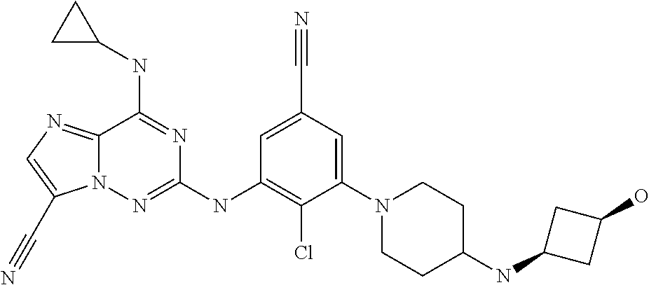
C1=C(C#N)C=C(N2CCC(NC3CC(O)C3)CC2)C(Cl)=C1NC1=NN2C(=NC=C2C#N)C(NC2CC2)=N1
